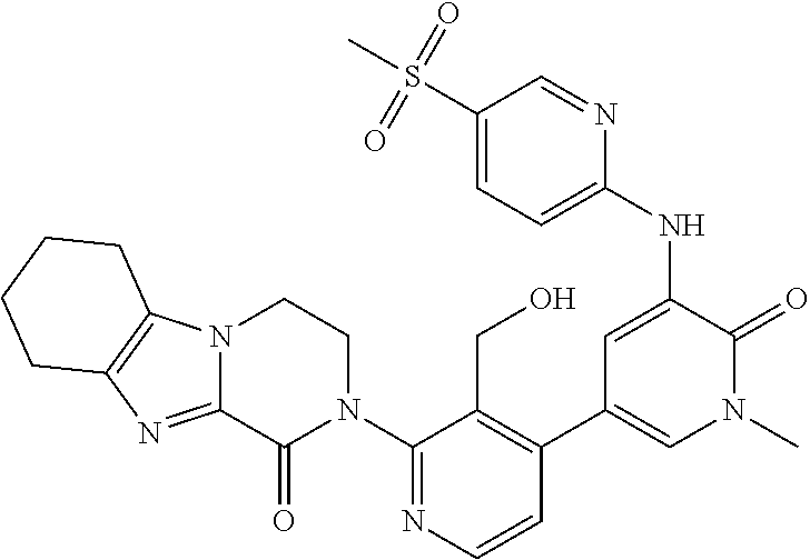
N12C(=NC3=C1CCCC3)C(=O)N(C1=NC=CC(C3=CN(C)C(=O)C(NC4=CC=C(S(C)(=O)=O)C=N4)=C3)=C1CO)CC2
